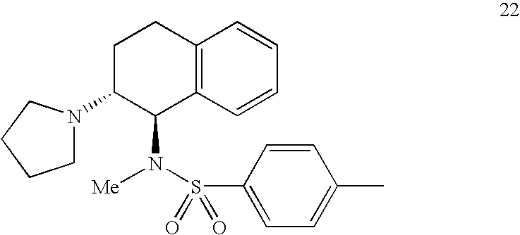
C12=C(C=CC=C1)C(N(S(=O)(=O)C1=CC=C(C)C=C1)[Me])C(N1CCCC1)CC2
